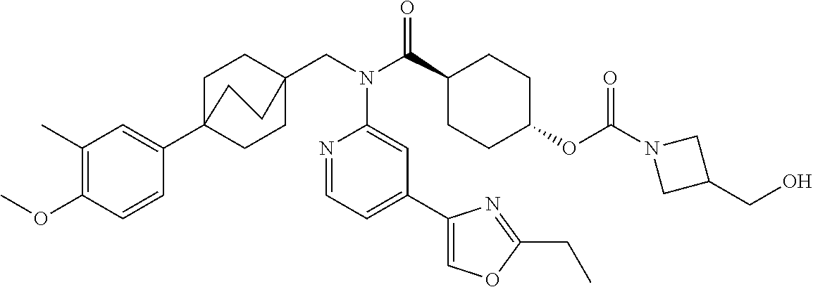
C1(C)=C(OC)C=CC(C23CCC(CN(C(C4CCC(OC(N5CC(CO)C5)=O)CC4)=O)C4=CC(C5=COC(CC)=N5)=CC=N4)(CC2)CC3)=C1
